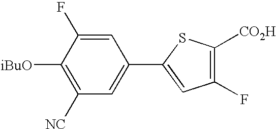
C1([iBuO])=C([NC])C=C(C2=CC(F)=C([CO2H])S2)C=C1F
